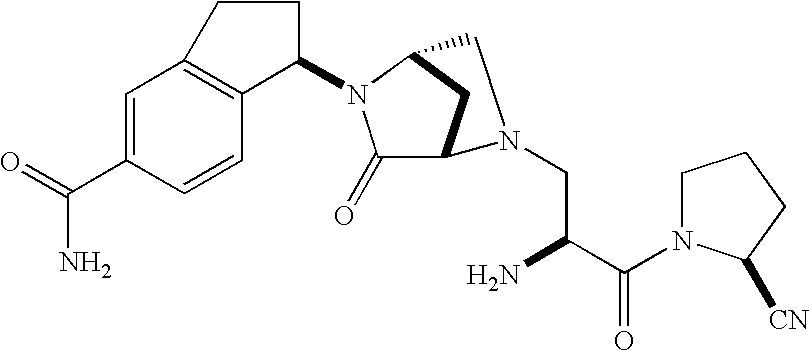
C1=C(C(=O)N)C=CC2=C1CCC2N1C(=O)C2CC1CN2CC(N)C(N1CCCC1[CN])=O
